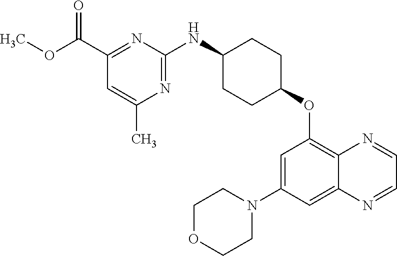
C1(C(OC)=O)=NC(NC2CCC(OC3=C4C(=CC(N5CCOCC5)=C3)N=CC=N4)CC2)=NC(C)=C1
